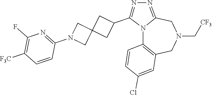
N12C3=C(CN(C[CF3])CC1=NN=C2C1CC2(C1)CN(C1=NC(F)=C([F3C])C=C1)C2)C=C(Cl)C=C3
